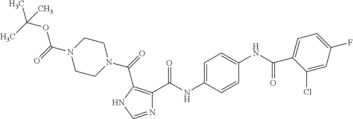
N(C1=CC=C(NC(C2=C(C(N3CCN(C(=O)OC(C)(C)C)CC3)=O)NC=N2)=O)C=C1)C(=O)C1=CC=C(F)C=C1Cl
